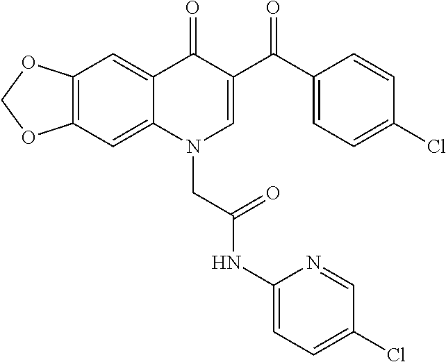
C12=C(C=C3C(=C1)C(=O)C(C(C1=CC=C(Cl)C=C1)=O)=CN3CC(NC1=CC=C(Cl)C=N1)=O)OCO2
